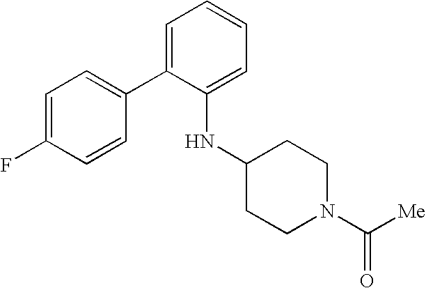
C1(C2=CC=CC=C2NC2CCN(C([Me])=O)CC2)=CC=C(F)C=C1
